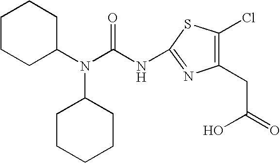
C1CCC(N(C(NC2=NC(CC(=O)O)=C(Cl)S2)=O)C2CCCCC2)CC1
